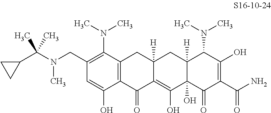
C12=C(C(=O)C3=C(O)C4(O)C([H])(CC3([H])C1)C(N(C)C)C(O)=C(C(N)=O)C4=O)C(O)=CC(CN(C)C(C)(C)C1CC1)=C2N(C)C
